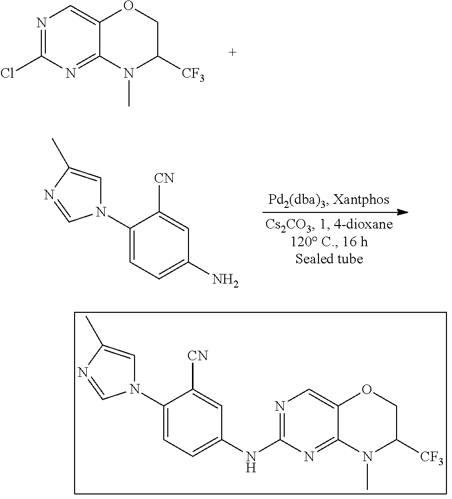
N1=C(Cl)N=C2C(=C1)OCC([CF3])N2C.N1(C2=CC=C(N)C=C2[CN])C=C(C)N=C1.N1(C2=CC=C(NC3=NC=C4C(=N3)N(C)C([CF3])CO4)C=C2[CN])C=C(C)N=C1
